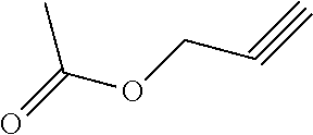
O=C(OCC#C)C
